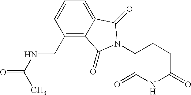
C1(=O)CCC(N2C(=O)C3=C(CNC(=O)C)C=CC=C3C2=O)C(=O)N1
